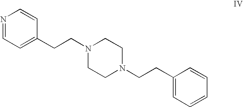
N1=CC=C(CCN2CCN(CCC3=CC=CC=C3)CC2)C=C1
